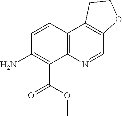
C1(N)=C(C(=O)OC)C2=C(C3=C(C=N2)OCC3)C=C1
